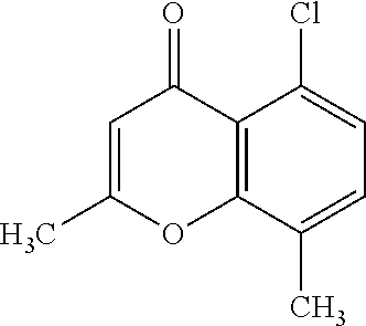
C12=C(C(C)=CC=C1Cl)OC(C)=CC2=O
